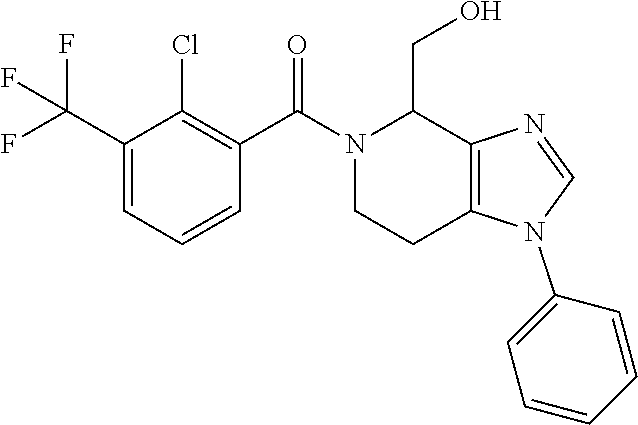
C1(C(F)(F)F)=CC=CC(C(=O)N2CCC3=C(C2CO)N=CN3C2=CC=CC=C2)=C1Cl
